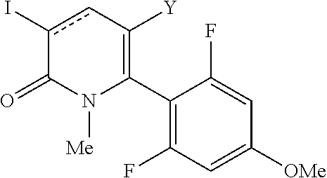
C1(C2=C([Y])cc(I)C(=O)N2[Me])=C(F)C=C([OMe])C=C1F
